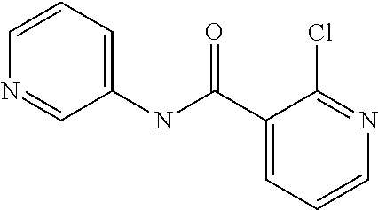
N1=CC(NC(C2=CC=CN=C2Cl)=O)=CC=C1
